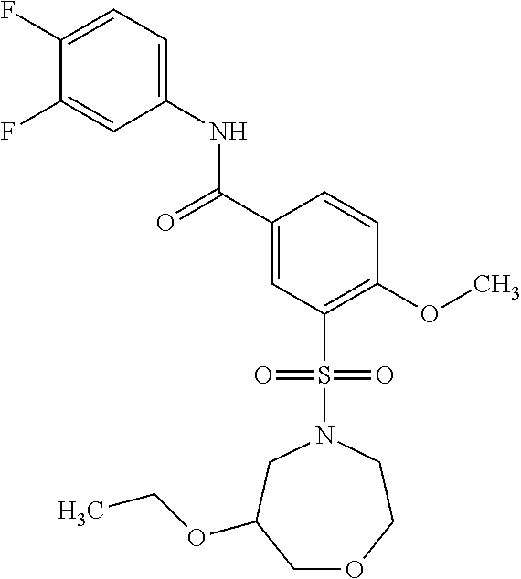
C(C1=CC(S(N2CCOCC(OCC)C2)(=O)=O)=C(OC)C=C1)(=O)NC1=CC=C(F)C(F)=C1
